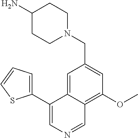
N1(CC2=CC(OC)=C3C(=C2)C(C2=CC=CS2)=CN=C3)CCC(N)CC1
